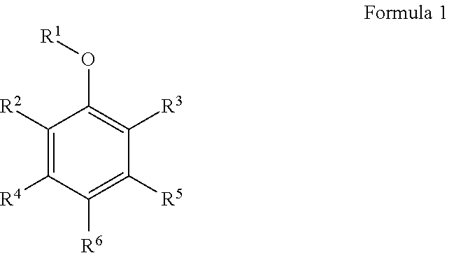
C1([R2])=C([R4])C([R6])=C([R5])C([R3])=C1O[R1]
